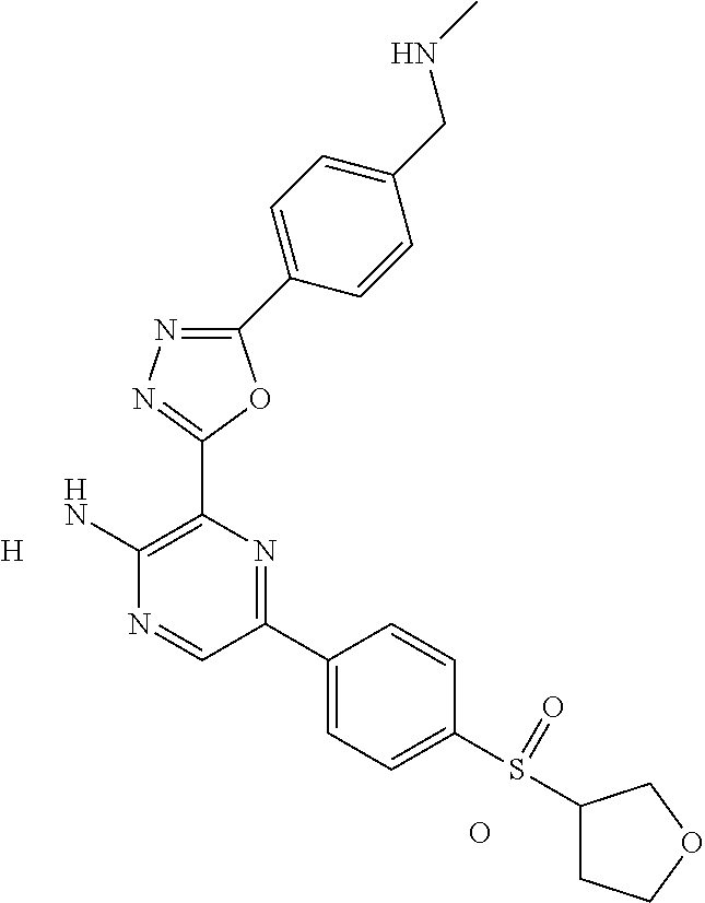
[H].O.C1(N)=C(C2=NN=C(C3=CC=C(CNC)C=C3)O2)N=C(C2=CC=C(S(=O)C3CCOC3)C=C2)C=N1
